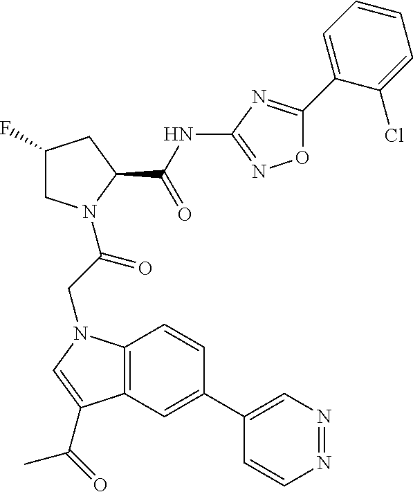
C1(F)CN(C(CN2C3=C(C=C(C4=CN=NC=C4)C=C3)C(C(C)=O)=C2)=O)C(C(NC2=NOC(C3=CC=CC=C3Cl)=N2)=O)C1
